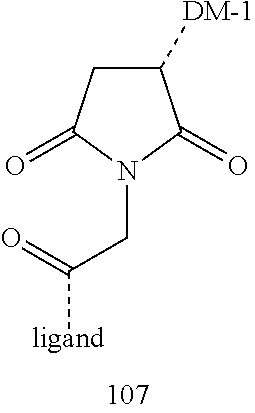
C1([DM-1])CC(=O)N(CC([ligand])=O)C1=O
